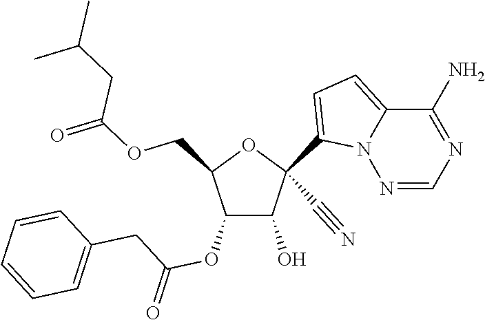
O(CC1C(OC(CC2=CC=CC=C2)=O)C(O)C(C#N)(C2=CC=C3N2N=CN=C3N)O1)C(CC(C)C)=O
